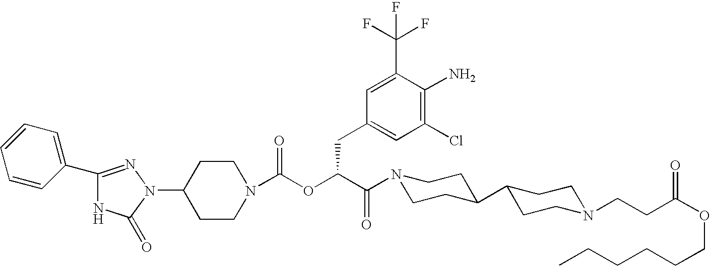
C1(N2N=C(C3=CC=CC=C3)NC2=O)CCN(C(OC(C(=O)N2CCC(C3CCN(CCC(OCCCCCC)=O)CC3)CC2)CC2=CC(Cl)=C(N)C(C(F)(F)F)=C2)=O)CC1
